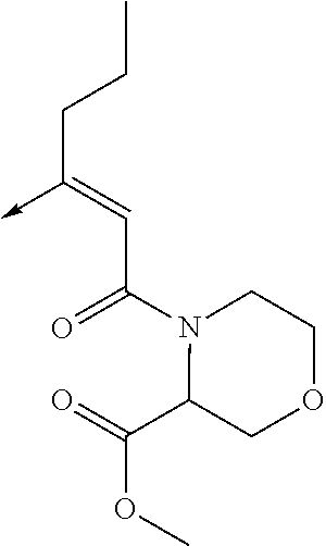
C(C(N1C(C(=O)OC)COCC1)=O)=C(CCC)->C
